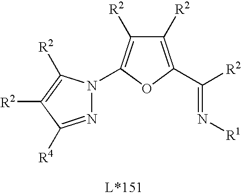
N(=C([R2])C1=C([R2])C([R2])=C(N2N=C([R4])C([R2])=C2[R2])O1)[R1]
